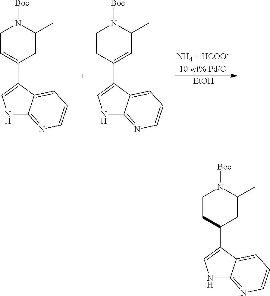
N1C2=NC=CC=C2C(C2CC(C)N([Boc])CC2)=C1.N1C2=NC=CC=C2C(C2=CCN([Boc])C(C)C2)=C1.N1C2=NC=CC=C2C(C2=CC(C)N([Boc])CC2)=C1.[EtOH]
